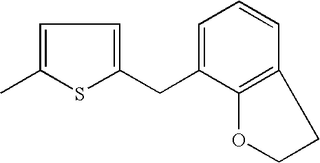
C1=C(C)SC(CC2=CC=CC3=C2OCC3)=C1
